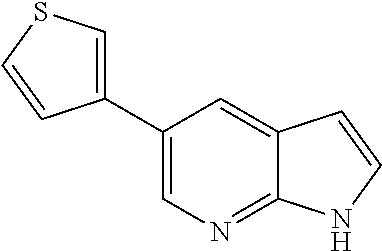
C1(C2=CSC=C2)=CN=C2C(=C1)C=CN2
